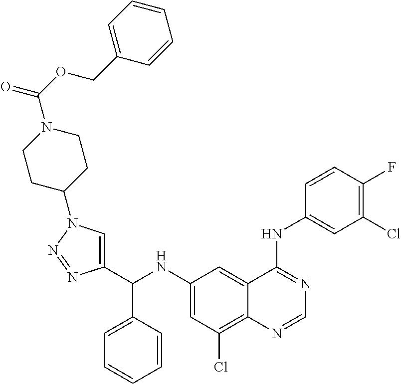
C1(NC(C2=CN(C3CCN(C(OCC4=CC=CC=C4)=O)CC3)N=N2)C2=CC=CC=C2)=CC(Cl)=C2C(=C1)C(NC1=CC(Cl)=C(F)C=C1)=NC=N2
